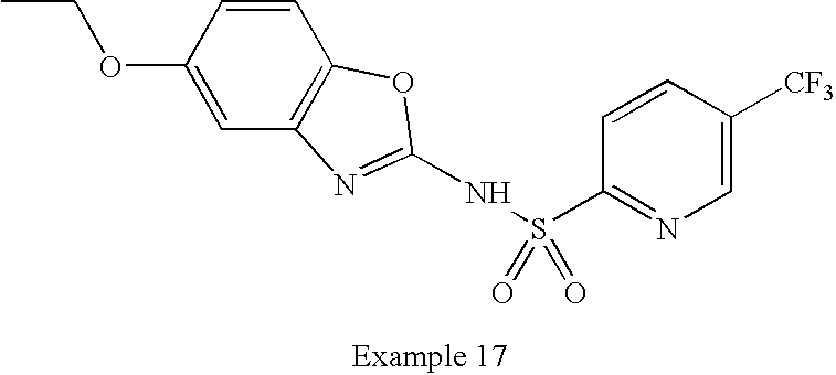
C1=C(OCC)C=CC2=C1N=C(NS(=O)(=O)C1=NC=C([CF3])C=C1)O2
